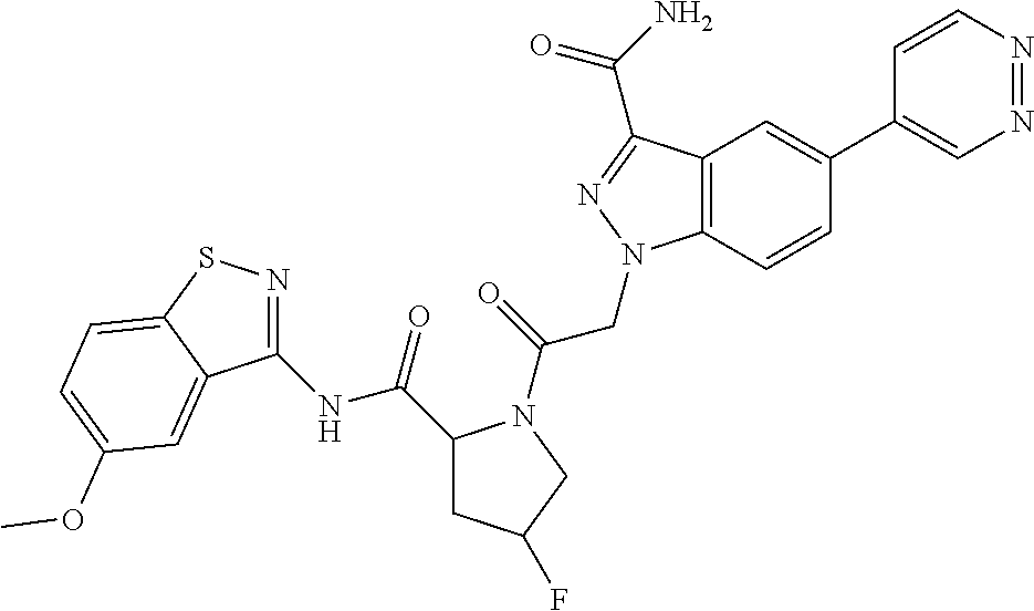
N1=NC=C(C2=CC3=C(C=C2)N(CC(=O)N2C(C(=O)NC4=NSC5=CC=C(OC)C=C45)CC(F)C2)N=C3C(=O)N)C=C1
